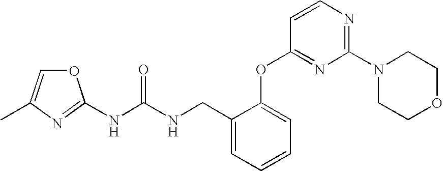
N(C(NCC1=CC=CC=C1OC1=NC(N2CCOCC2)=NC=C1)=O)C1=NC(C)=CO1
